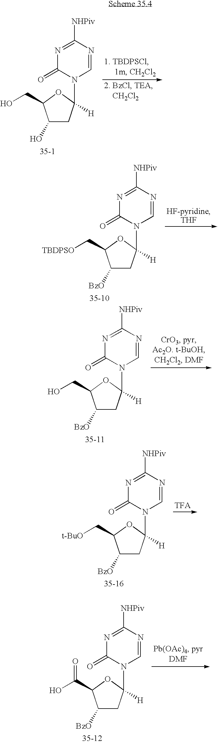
C1=NC([NHPiv])=NC(=O)N1C1([H])CC(O)C(CO)O1.C1=NC([NHPiv])=NC(=O)N1C1([H])CC([BzO])C(C[TBDPSO])O1.C1=NC([NHPiv])=NC(=O)N1C1([H])CC([BzO])C(CO)O1.C1=NC([NHPiv])=NC(=O)N1C1([H])CC([BzO])C(C[t-BuO])O1.C1=NC([NHPiv])=NC(=O)N1C1([H])CC([BzO])C(C(O)=O)O1
